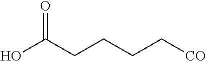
OC(CCCC[CO])=O
